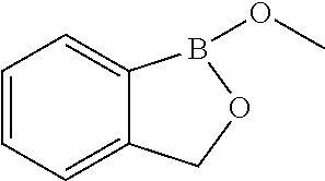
C12=CC=CC=C1B(OC)OC2
